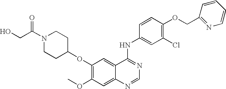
O(C1=C(OC)C=C2C(=C1)C(NC1=CC(Cl)=C(OCC3=NC=CC=C3)C=C1)=NC=N2)C1CCN(C(CO)=O)CC1
